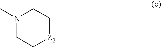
N1(C)CC[Z2]CC1
